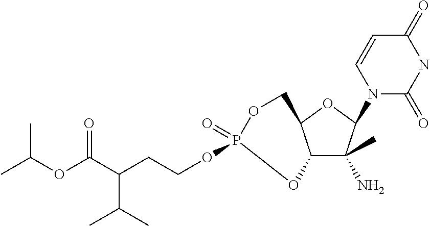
C12C(C)(N)C(N3C(=O)NC(=O)C=C3)OC1COP(=O)(OCCC(C(OC(C)C)=O)C(C)C)O2
